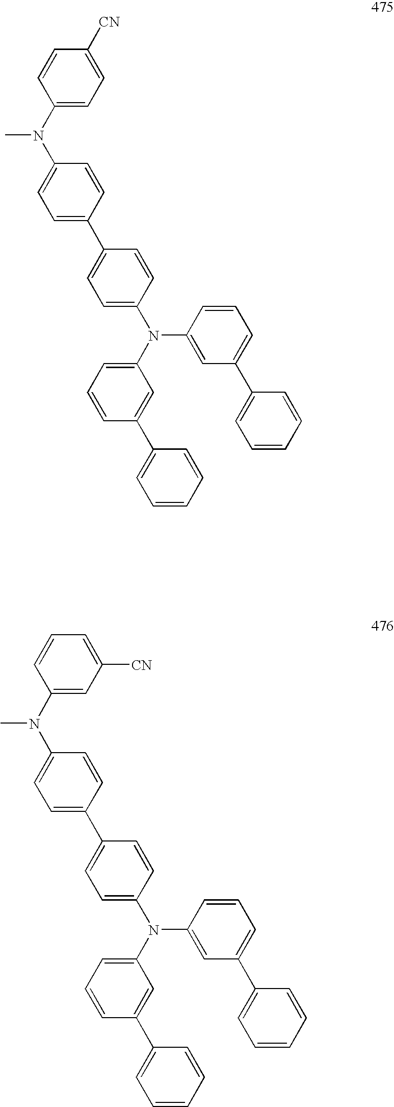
C1=CC=C(N(C2=CC=C(C3=CC=C(N(C4=CC=C([CN])C=C4)C)C=C3)C=C2)C2=CC(C3=CC=CC=C3)=CC=C2)C=C1C1=CC=CC=C1.C1=CC=C(N(C2=CC=C(C3=CC=C(N(C4=CC([CN])=CC=C4)C)C=C3)C=C2)C2=CC(C3=CC=CC=C3)=CC=C2)C=C1C1=CC=CC=C1
